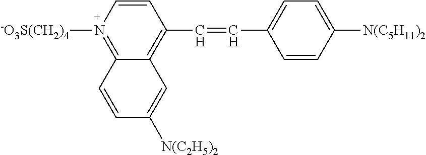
C1=CC(C=CC2=CC=C([N(C5H11)2])C=C2)=C2C(=N1[-O3S(CH2)4])C=CC([N(C2H5)2])=C2
